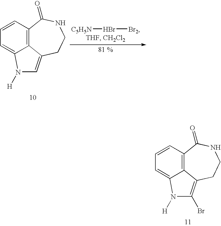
C12=C3C=CC=C1N([H])C(Br)=C2CCNC3=O.[C5H5N]Br[Br2].C12=C3C=CC=C1N([H])C=C2CCNC3=O
